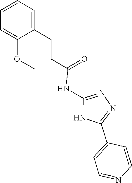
N1=C(NC(CCC2=CC=CC=C2OC)=O)NC(C2=CC=NC=C2)=N1
